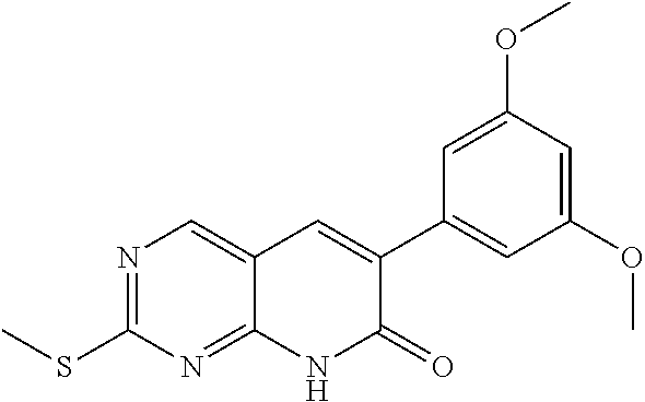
C1(SC)=NC=C2C(=N1)NC(=O)C(C1=CC(OC)=CC(OC)=C1)=C2
